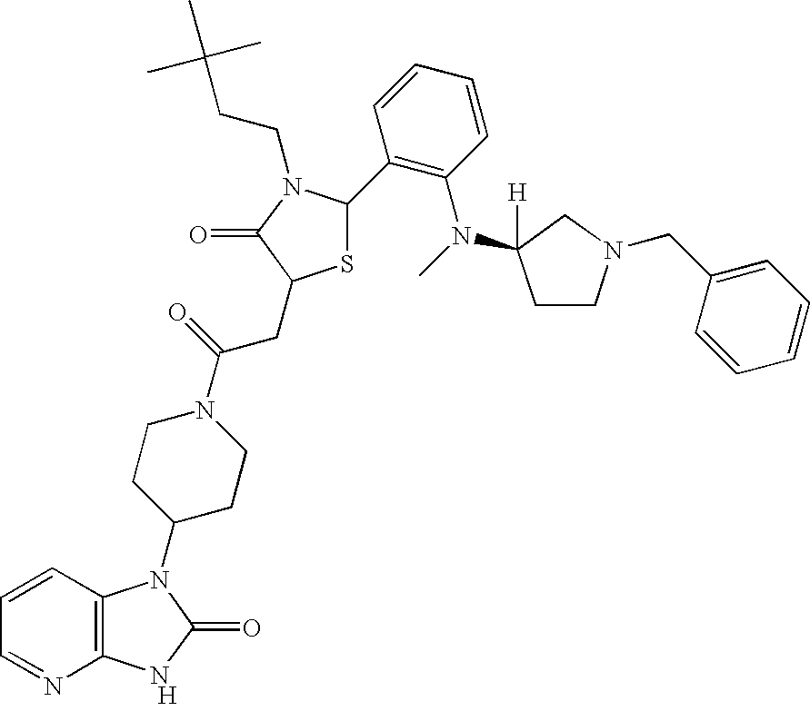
[H].C12=C(C=CC=N1)N(C1CCN(C(=O)CC3SC(C4=C(N(C)C5([H])CCN(CC6=CC=CC=C6)C5)C=CC=C4)N(CCC(C)(C)C)C3=O)CC1)C(=O)N2
